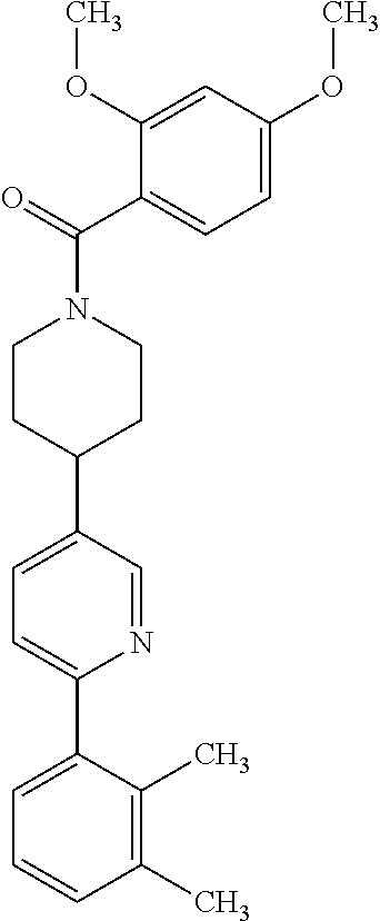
C1(C)=C(C)C(C2=CC=C(C3CCN(C(C4=CC=C(OC)C=C4OC)=O)CC3)C=N2)=CC=C1
